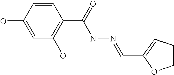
C1=CC(O)=CC(O)=C1C(=O)NN=CC1=CC=CO1
